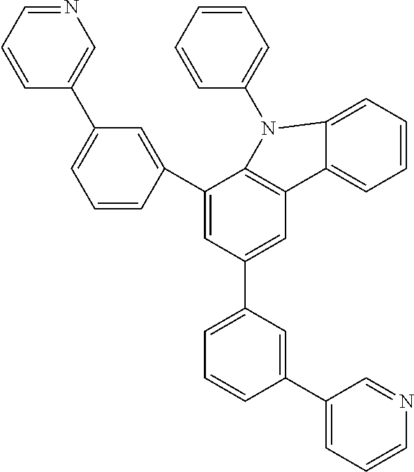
C1=CC=NC=C1C1=CC=CC(C2=CC(C3=CC=CC(C4=CC=CN=C4)=C3)=CC3=C2N(C2=CC=CC=C2)C2=CC=CC=C32)=C1
